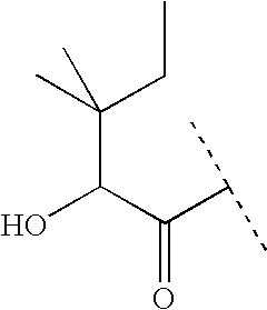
OC(C(C(C)C)=O)C(C)(CC)C
